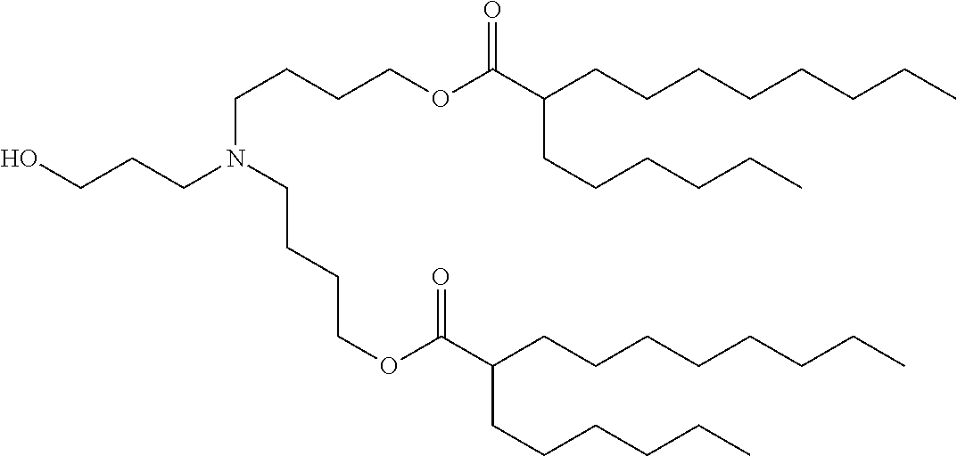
C(CN(CCCCOC(C(CCCCCCCC)CCCCCC)=O)CCCCOC(C(CCCCCCCC)CCCCCC)=O)CO
